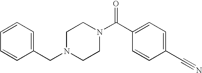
C(N1CCN(C(C2=CC=C(C#N)C=C2)=O)CC1)C1=CC=CC=C1
